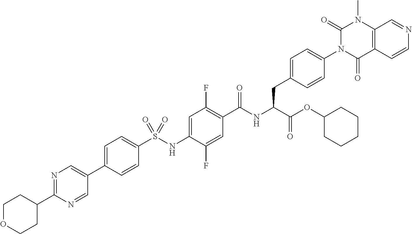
C1=C(C2=CN=C(C3CCOCC3)N=C2)C=CC(S(NC2=CC(F)=C(C(NC(C(OC3CCCCC3)=O)CC3=CC=C(N4C(=O)C5=C(N(C)C4=O)C=NC=C5)C=C3)=O)C=C2F)(=O)=O)=C1
